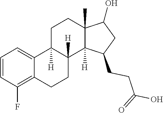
C1=CC(F)=C2C(=C1)C1([H])C([H])(CC2)C2([H])C(C)(CC1)C(O)CC2CCC(O)=O
